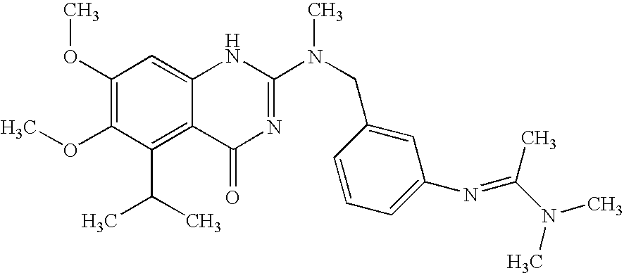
C1(OC)=C(OC)C(C(C)C)=C2C(=C1)NC(N(CC1=CC(N=C(C)N(C)C)=CC=C1)C)=NC2=O
